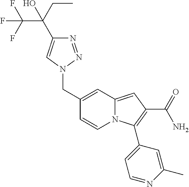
FC(C(CC)(O)C1=CN(CC2=CC3=CC(C(=O)N)=C(C4=CC=NC(C)=C4)N3C=C2)N=N1)(F)F
